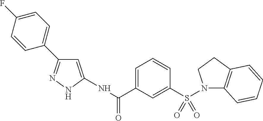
N(C(C1=CC=CC(S(N2C3=C(CC2)C=CC=C3)(=O)=O)=C1)=O)C1=CC(C2=CC=C(F)C=C2)=NN1
